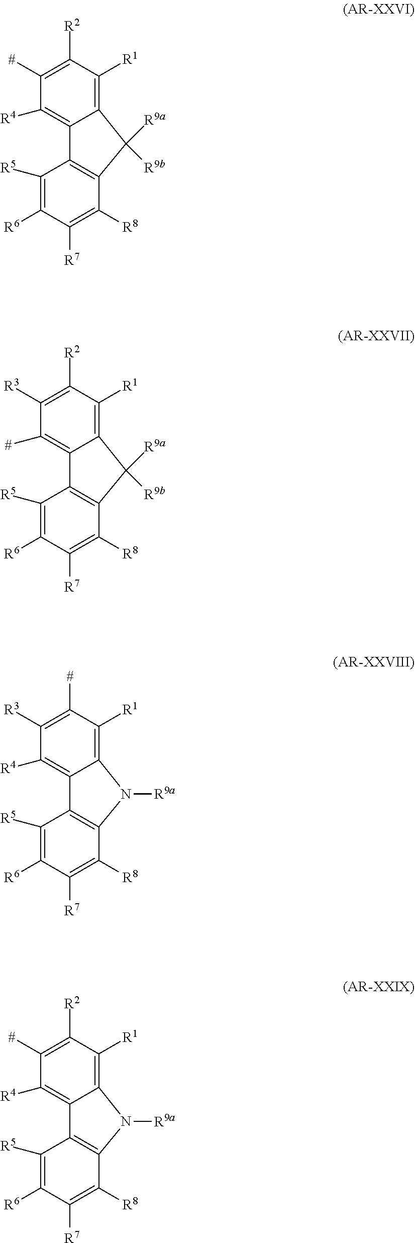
C1([R5])=C([R6])C([R7])=C([R8])C2=C1C1=C([R4])C([#])=C([R2])C([R1])=C1C2([R9a])[R9b].C1([R5])=C([R6])C([R7])=C([R8])C2=C1C1=C([#])C([R3])=C([R2])C([R1])=C1C2([R9a])[R9b].C1([R5])=C([R6])C([R7])=C([R8])C2=C1C1=C([R4])C([R3])=C([#])C([R1])=C1N2[R9a].C1([R5])=C([R6])C([R7])=C([R8])C2=C1C1=C([R4])C([#])=C([R2])C([R1])=C1N2[R9a]
